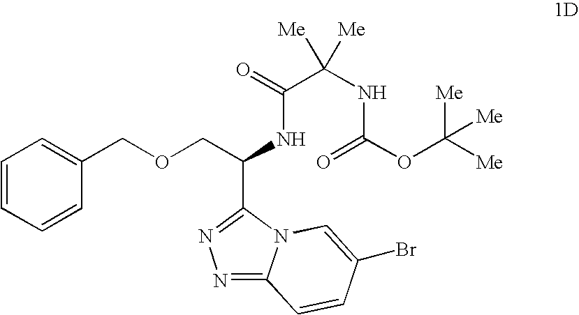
C1=CC=CC(COCC(NC(C(NC(OC([Me])([Me])[Me])=O)([Me])[Me])=O)C2=NN=C3N2C=C(Br)C=C3)=C1
